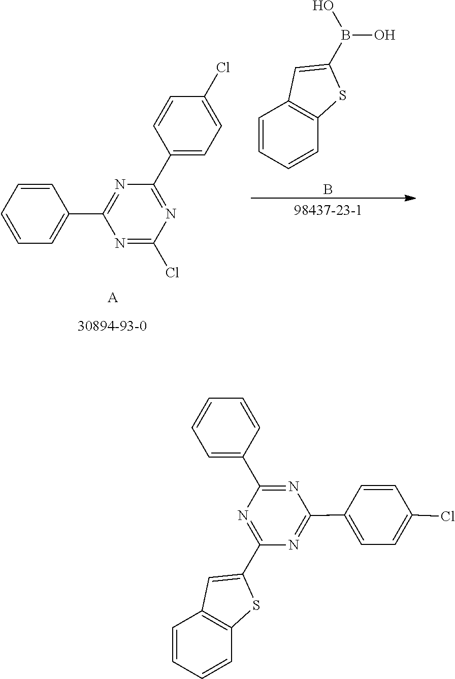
C1=CC=CC2=C1C=C(B(O)O)S2.B.C1(Cl)=NC(C2=CC=CC=C2)=NC(C2=CC=C(Cl)C=C2)=N1.[A].C1=C(C2=NC(C3=CC=C(Cl)C=C3)=NC(C3=CC4=C(S3)C=CC=C4)=N2)C=CC=C1
